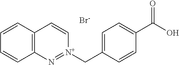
C12=C(C=CC=C1)C=C[N+](CC1=CC=C(C(O)=O)C=C1)=N2.[Br-]
